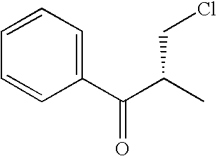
C1=CC=C(C(C(C)CCl)=O)C=C1
